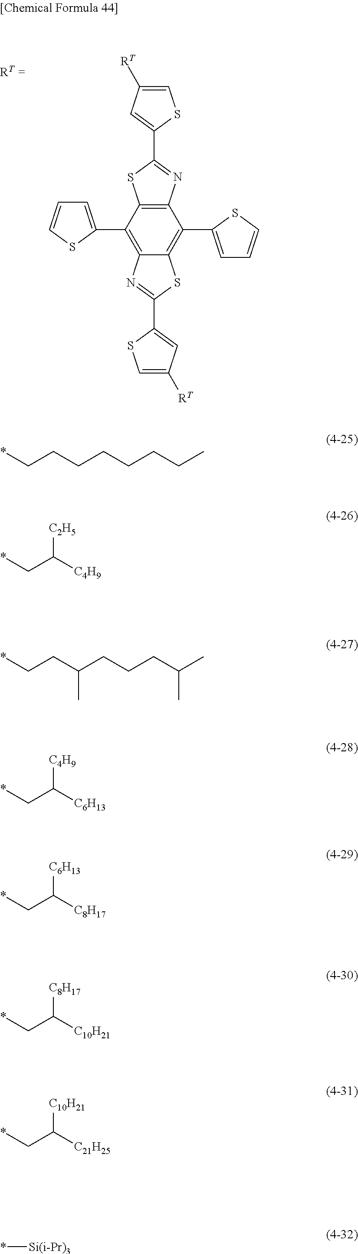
C12=C(C3=CC=CS3)C3=C(C(C4=CC=CS4)=C1SC(C1=CC([RT])=CS1)=N2)N=C(C1=CC([RT])=CS1)S3.*CCCCCCCC.*CC([C4H9])[C2H5].*CCC(CCCC(C)C)C.*CC([C6H13])[C4H9].*CC([C8H17])[C6H13].*CC([C10H21])[C8H17].*CC([C21H25])[C10H21].*[Si(i-Pr)3]
